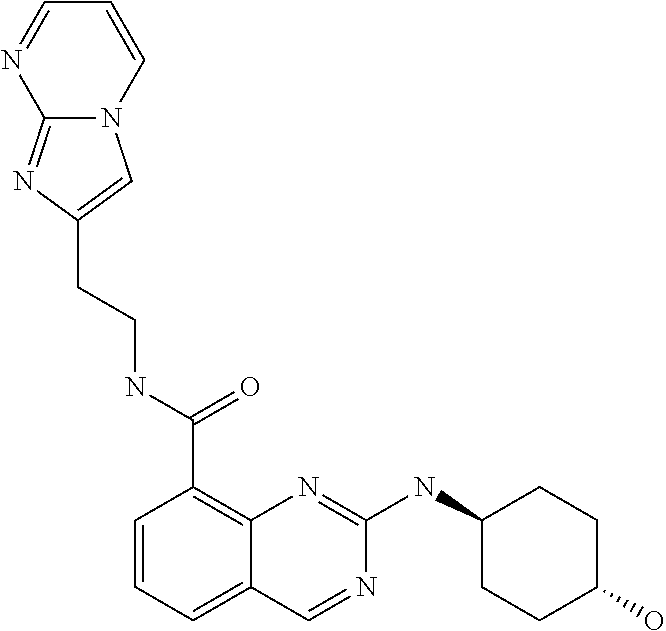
C1=CC=C2C(=C1C(NCCC1=CN3C(=N1)N=CC=C3)=O)N=C(NC1CCC(O)CC1)N=C2
